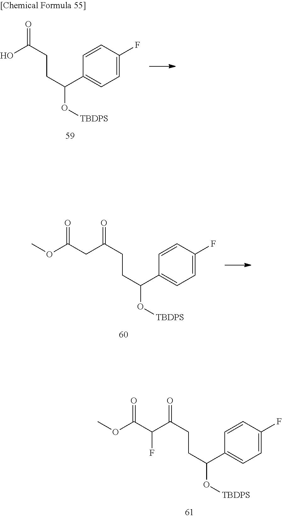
C1=CC(F)=CC=C1C(CCC(=O)CC(OC)=O)O[TBDPS].C1=CC(F)=CC=C1C(CCC(=O)C(C(OC)=O)F)O[TBDPS].C1=CC(F)=CC=C1C(CCC(=O)O)O[TBDPS]
